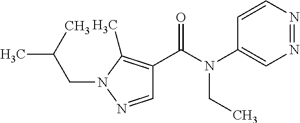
N1=NC=CC(N(C(C2=C(C)N(CC(C)C)N=C2)=O)CC)=C1
